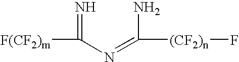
[F(CF2)m]C(N=C(N)[(CF2)n]F)=N
